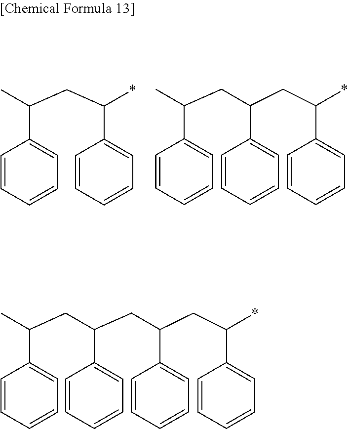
CC(CC(*)C1=CC=CC=C1)C1=CC=CC=C1.C(C(CC(*)C1=CC=CC=C1)C1=CC=CC=C1)C(C)C1=CC=CC=C1.C(C(CC(*)C1=CC=CC=C1)C1=CC=CC=C1)C(CC(C)C1=CC=CC=C1)C1=CC=CC=C1
